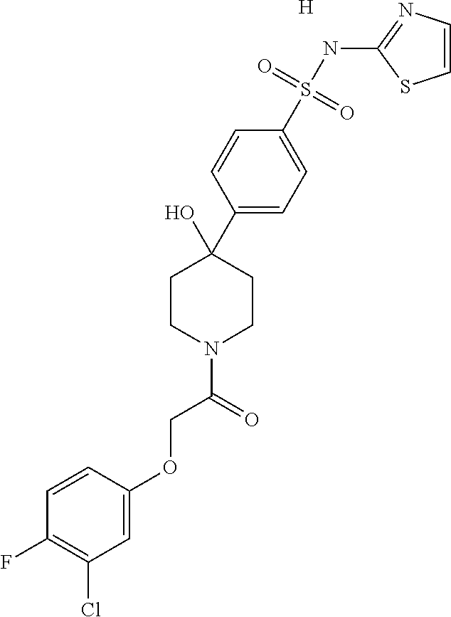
C1=C(OCC(N2CCC(O)(C3=CC=C(S(NC4=NC=CS4)(=O)=O)C=C3)CC2)=O)C=CC(F)=C1Cl.[H]
